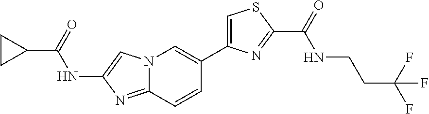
N12C(=NC(NC(C3CC3)=O)=C1)C=CC(C1=CSC(C(NCCC(F)(F)F)=O)=N1)=C2
